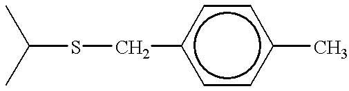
C(SCc1ccc(C)cc1)(C)C
